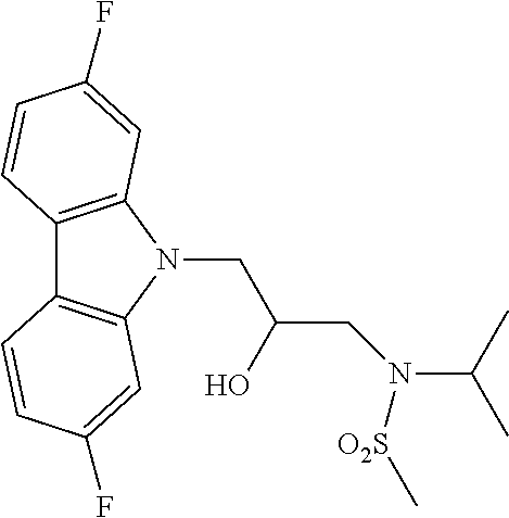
C12=C(N(CC(CN(C(C)C)[O2S]C)O)C3=C1C=CC(F)=C3)C=C(F)C=C2
